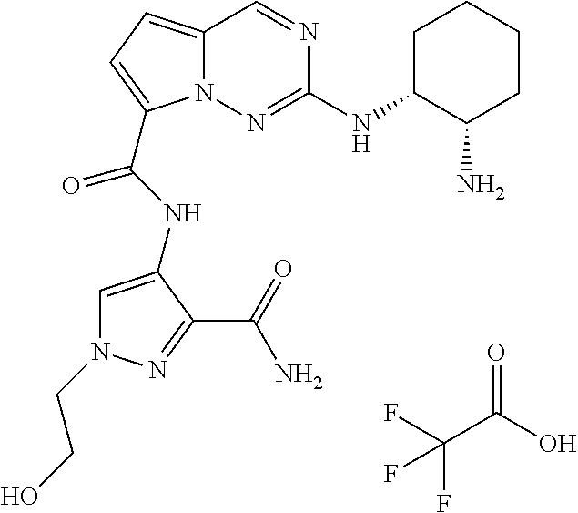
N1(CCO)C=C(NC(=O)C2=CC=C3N2N=C(NC2C(N)CCCC2)N=C3)C(C(N)=O)=N1.O=C(O)C(F)(F)F
